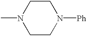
CN1CCN([Ph])CC1
